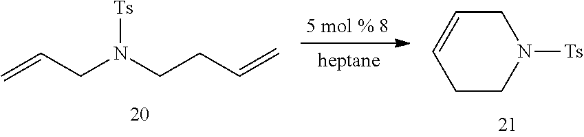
C=CCN(CCC=C)[Ts].C1CN([Ts])CC=C1
